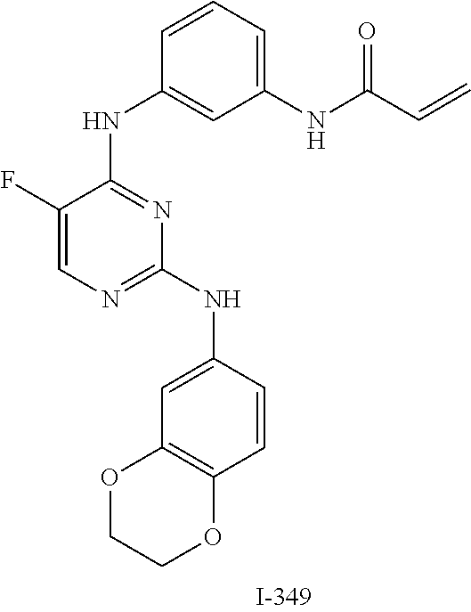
C1(F)=CN=C(NC2=CC3=C(C=C2)OCCO3)N=C1NC1=CC(NC(C=C)=O)=CC=C1
